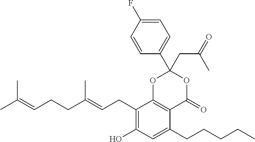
CC(=CCCC(=CCC1=C(O)C=C(CCCCC)C2=C1OC(CC(=O)C)(C1=CC=C(F)C=C1)OC2=O)C)C
